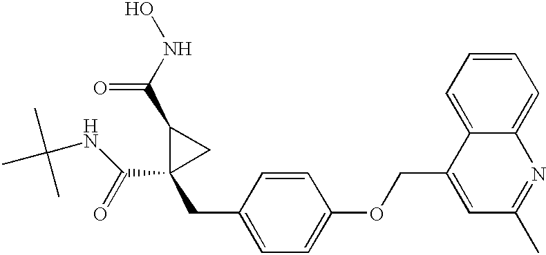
CC(NC(C1(CC2=CC=C(OCC3=CC(C)=NC4=CC=CC=C34)C=C2)CC1C(NO)=O)=O)(C)C
